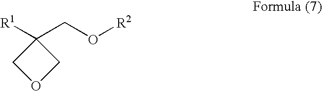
C1OCC1([R1])CO[R2]
